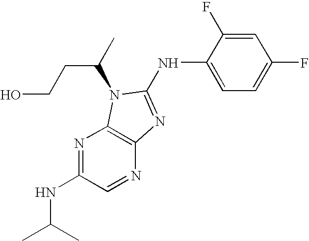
C(CCO)(C)N1C2=C(N=CC(NC(C)C)=N2)N=C1NC1=CC=C(F)C=C1F
